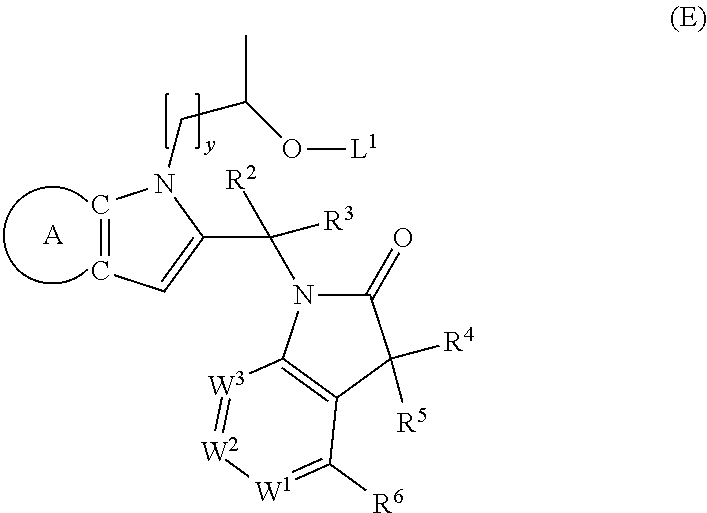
C1=CC=C(C(N2C(=O)C([R4])([R5])C3=C2[W3]=[W2][W1]=C3[R6])([R3])[R2])N1CC(C)O[L1].[A]
